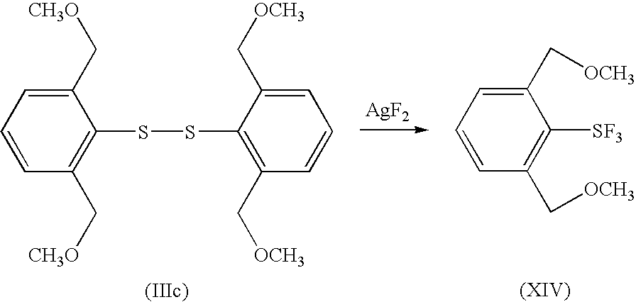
[AgF2].C1=CC(C[CH3O])=C(SSC2=C(C[OCH3])C=CC=C2C[OCH3])C(C[CH3O])=C1.C1=CC(C[OCH3])=C([SF3])C(C[OCH3])=C1
